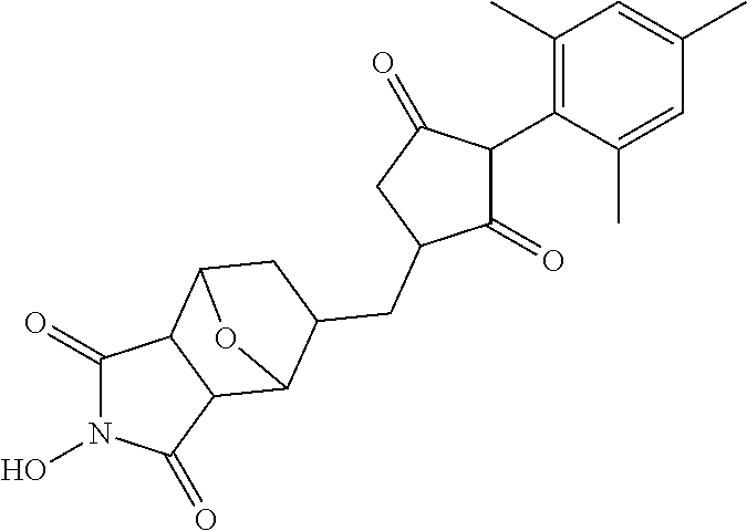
C1(=O)C(C2=C(C)C=C(C)C=C2C)C(=O)CC1CC1CC2C3C(=O)N(O)C(=O)C3C1O2
